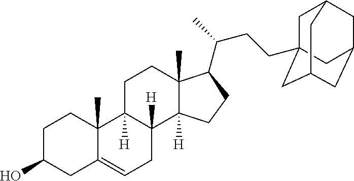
C1C(O)CC2=CCC3([H])C([H])(C2(C)C1)CCC1(C)C3([H])CCC1C(CCC12CC3CC(CC(C1)C3)C2)C
